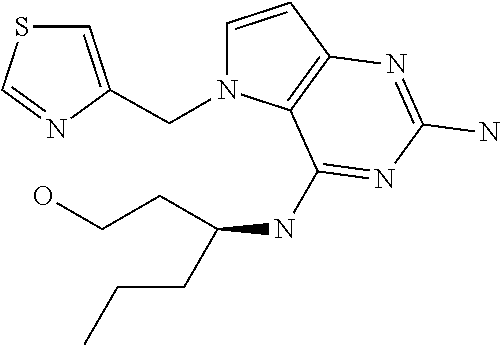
C1=CC2=C(N1CC1=CSC=N1)C(NC(CCC)CCO)=NC(N)=N2
